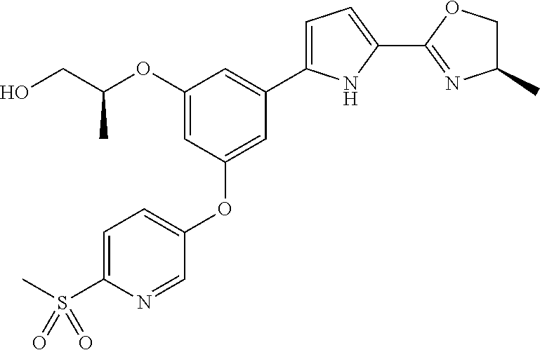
OCC(OC1=CC(OC2=CC=C(S(C)(=O)=O)N=C2)=CC(C2=CC=C(C3=NC(C)CO3)N2)=C1)C
